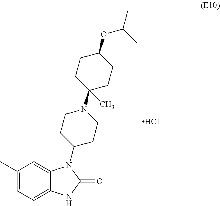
C1(C)=CC=C2C(=C1)N(C1CCN(C3(C)CCC(OC(C)C)CC3)CC1)C(=O)N2.Cl
